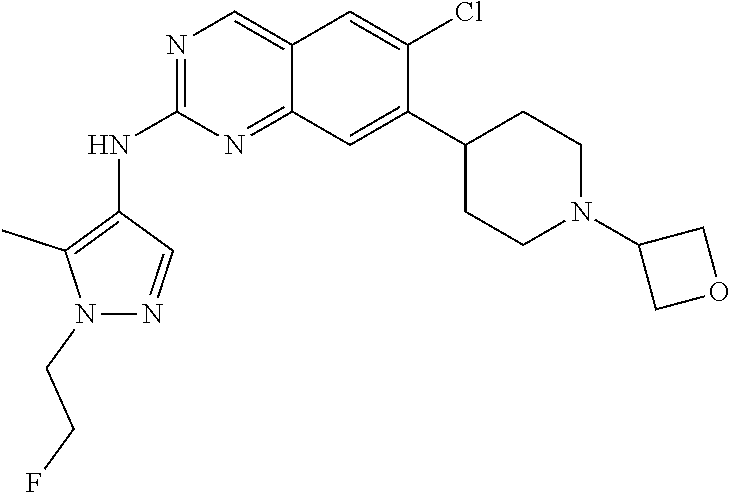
C12=CN=C(NC3=C(C)N(CCF)N=C3)N=C1C=C(C1CCN(C3COC3)CC1)C(Cl)=C2
